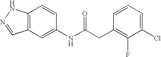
C12=C(C=C(NC(CC3=C(F)C(Cl)=CC=C3)=O)C=C1)C=NN2
